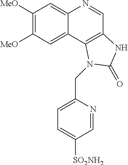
C1([MeO])=C([MeO])C=C2C(=C1)N=CC1=C2N(CC2=CC=C([SO2NH2])C=N2)C(=O)N1
